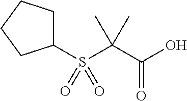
C1(S(C(C(O)=O)(C)C)(=O)=O)CCCC1
